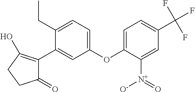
C1(=O)C(C2=CC(OC3=CC=C(C(F)(F)F)C=C3[N+]([O-])=O)=CC=C2CC)=C(O)CC1
